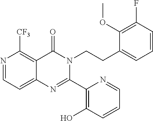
N1=CC=C2C(=C1[CF3])C(=O)N(CCC1=CC=CC(F)=C1OC)C(C1=C(O)C=CC=N1)=N2
